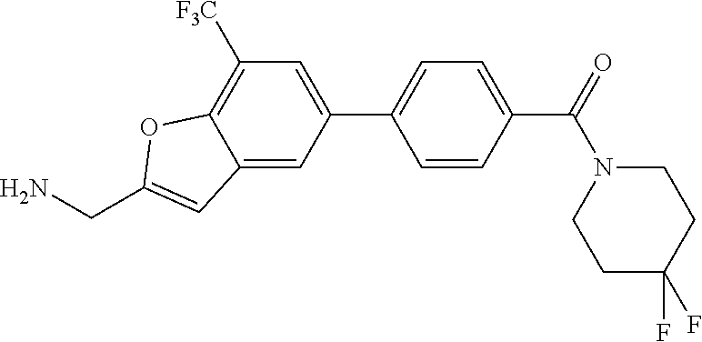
C12=CC(C3=CC=C(C(=O)N4CCC(F)(F)CC4)C=C3)=CC([F3C])=C1OC(CN)=C2
